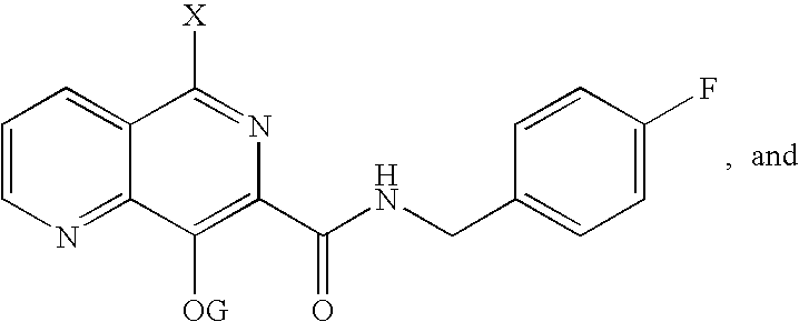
C1=CN=C2C(=C1)C([X])=NC(C(NCC1=CC=C(F)C=C1)=O)=C2[OG]
